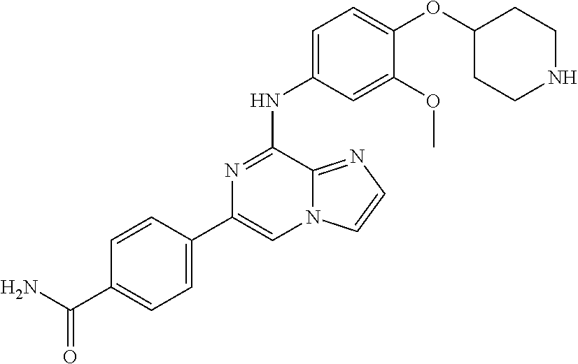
C1=CC(C(=O)N)=CC=C1C1=CN2C(=NC=C2)C(NC2=CC=C(OC3CCNCC3)C(OC)=C2)=N1
